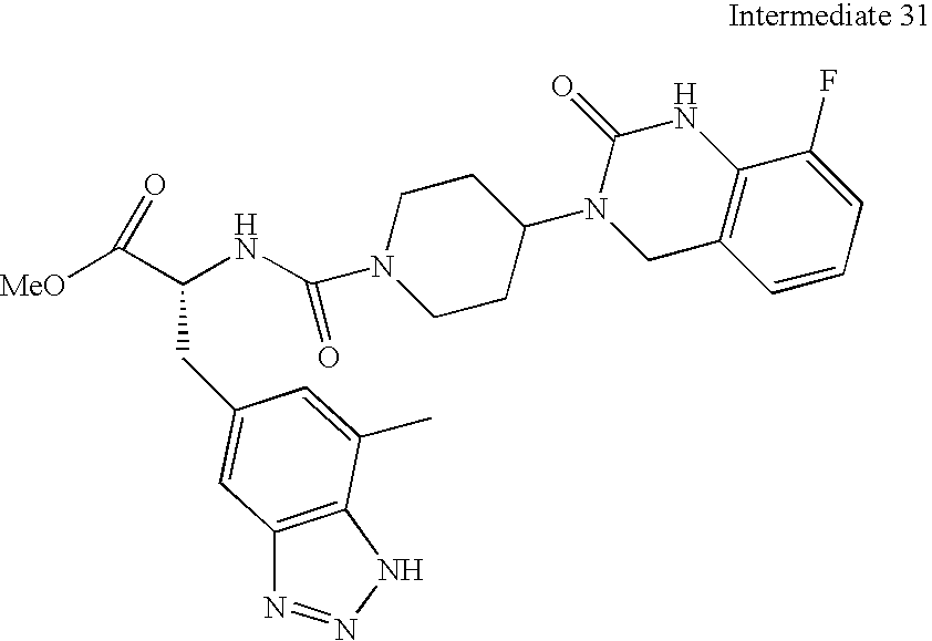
C12=C(NN=N1)C(C)=CC(CC(C([MeO])=O)NC(N1CCC(N3C(=O)NC4=C(C=CC=C4F)C3)CC1)=O)=C2
